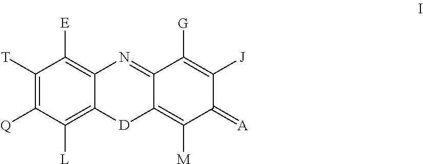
C1([T])=C([Q])C([L])=C2C(=C1[E])N=C1C(=C([M])C(=[A])C([J])=C1[G])[D]2
